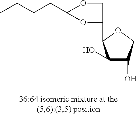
CCCCC1OCC(C2C(O)C(O)CO2)O1
